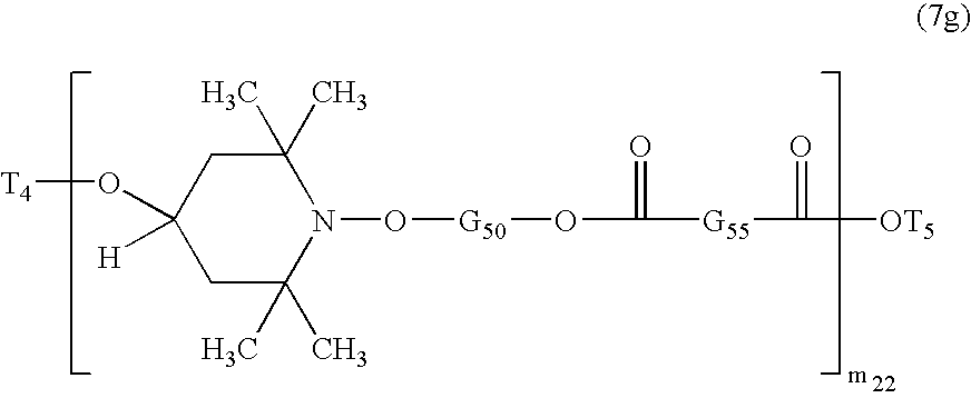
C1C(C)(C)N(O[G50]OC(=O)[G55]C(=O)[OT5])C(C)(C)CC1([H])O[T4]
